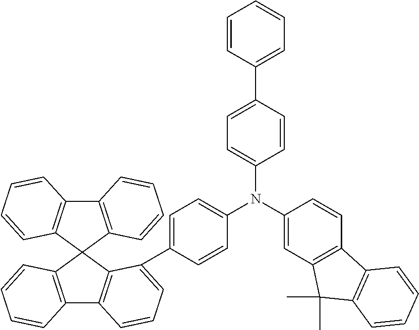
C12=C(C3(C4=C1C=CC=C4)C1=C(C4=C3C(C3=CC=C(N(C5=CC=C(C6=CC=CC=C6)C=C5)C5=CC6=C(C=C5)C5=C(C6(C)C)C=CC=C5)C=C3)=CC=C4)C=CC=C1)C=CC=C2
